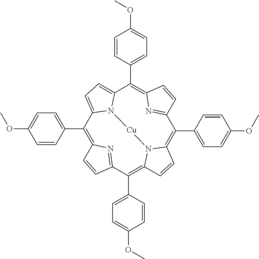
C1(C2=CC=C(OC)C=C2)=C2N=C(C(C3=CC=C(OC)C=C3)=C3N4C(=C(C5=CC=C(OC)C=C5)C5=NC(=C(C6=CC=C(OC)C=C6)C6=CC=C1N6[Cu]4)C=C5)C=C3)C=C2
